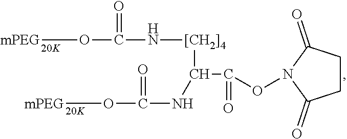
[mPEG]OC(N[[CH2]4]C(C(=O)ON1C(=O)CCC1=O)NC(=O)O[mPEG])=O
